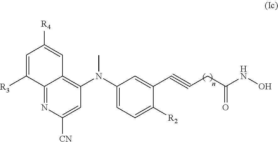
CN(C1=CC=C([R2])C(C#CCC(NO)=O)=C1)C1=C2C(=NC([CN])=C1)C([R3])=CC([R4])=C2
